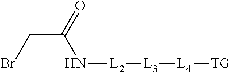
N([L2][L3][L4][TG])C(CBr)=O
